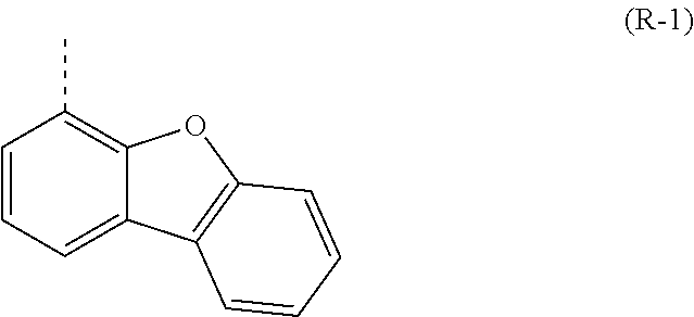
C1=CC=C2C(=C1C)OC1=C2C=CC=C1
